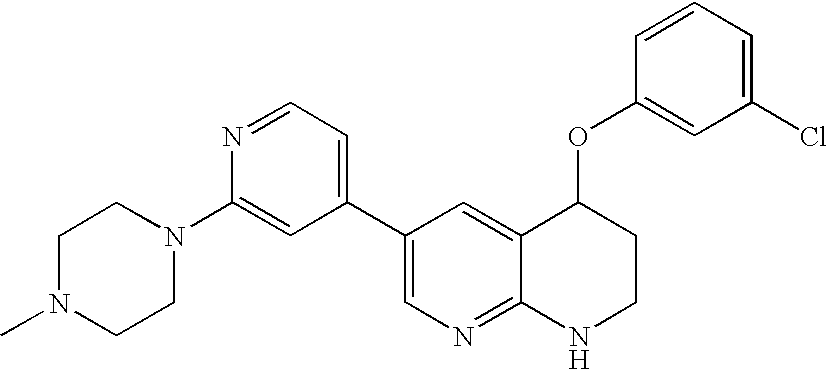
C1N(C)CCN(C2=CC(C3=CN=C4C(=C3)C(OC3=CC(Cl)=CC=C3)CCN4)=CC=N2)C1
